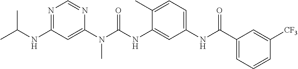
C(NC1=NC=NC(N(C(NC2=CC(NC(C3=CC=CC([CF3])=C3)=O)=CC=C2C)=O)C)=C1)(C)C
